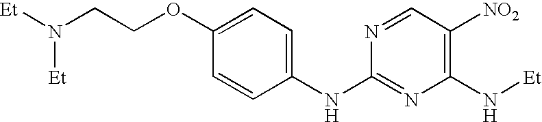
C1(NC2=CC=C(OCCN([Et])[Et])C=C2)=NC(N[Et])=C([NO2])C=N1
